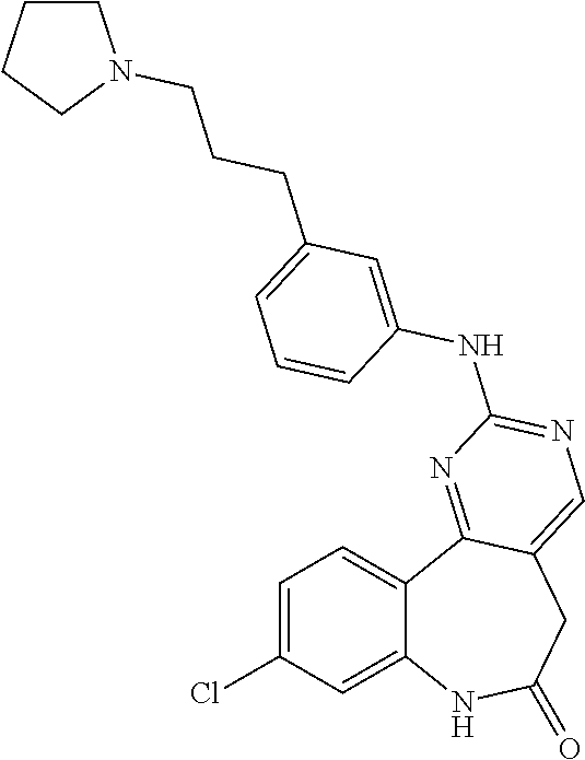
C12=CC(Cl)=CC=C1C1=NC(NC3=CC(CCCN4CCCC4)=CC=C3)=NC=C1CC(=O)N2
